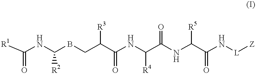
[R1]C(NC(BCC(C(NC(C(NC(C(N[L][Z])=O)[R5])=O)[R4])=O)[R3])[R2])=O
